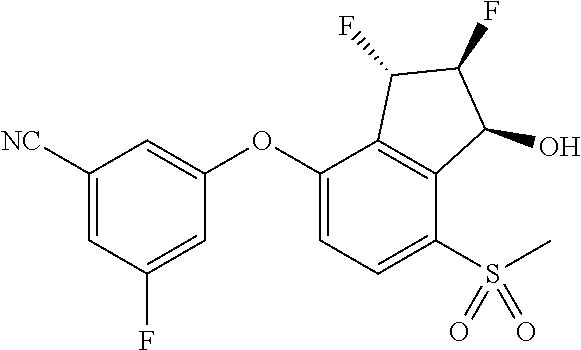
C1([NC])=CC(F)=CC(OC2=CC=C(S(C)(=O)=O)C3=C2C(F)C(F)C3O)=C1
